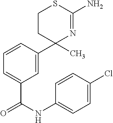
C1CC(C2=CC(C(=O)NC3=CC=C(Cl)C=C3)=CC=C2)(C)N=C(N)S1
